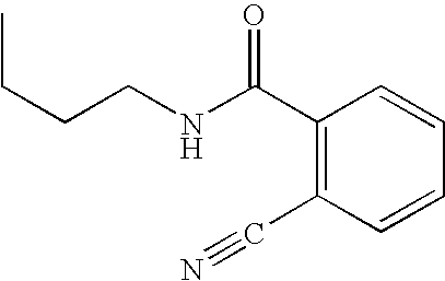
CCCCNC(C1=C(C#N)C=CC=C1)=O
